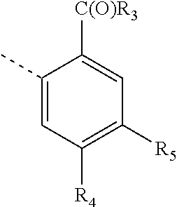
C1(C)=CC([R4])=C([R5])C=C1[C(O)R3]
